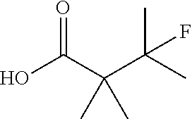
OC(C(C(C)(C)F)(C)C)=O
